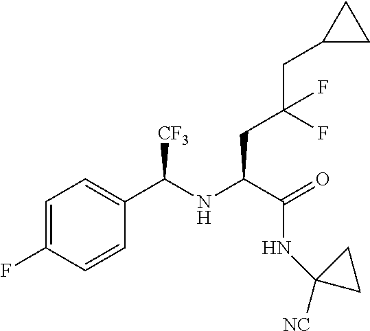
C1(CC(CC(C(=O)NC2([NC])CC2)NC(C2=CC=C(F)C=C2)[CF3])(F)F)CC1
